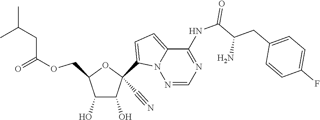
C1(C#N)(C2=CC=C3N2N=CN=C3NC(=O)C(CC2=CC=C(F)C=C2)N)C(O)C(O)C(COC(=O)CC(C)C)O1
